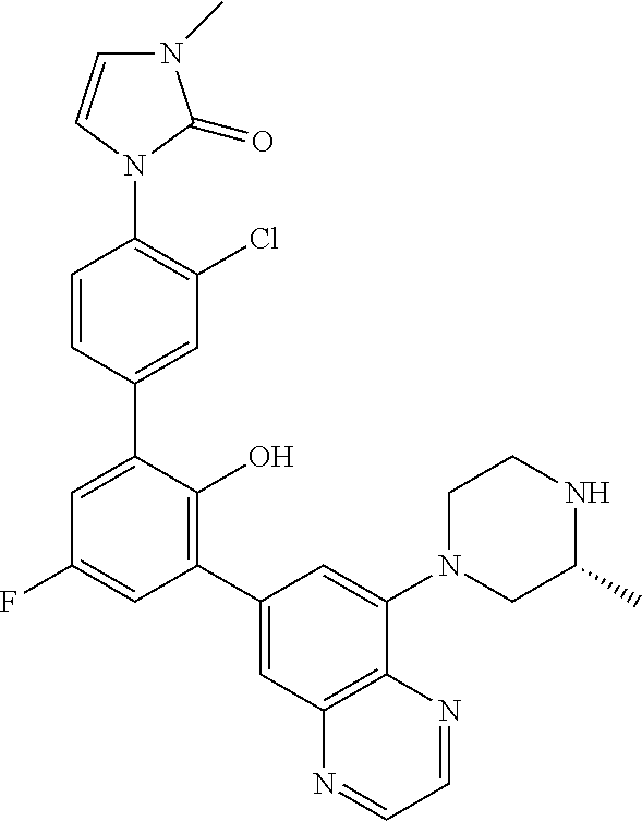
C1=CC(C2=CC(F)=CC(C3=CC4=C(C(N5CC(C)NCC5)=C3)N=CC=N4)=C2O)=CC(Cl)=C1N1C(=O)N(C)C=C1
